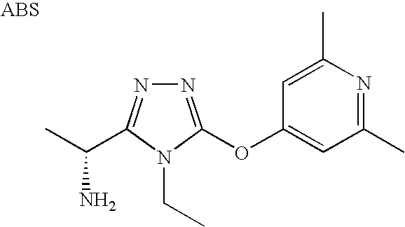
N1=C(OC2=CC(C)=NC(C)=C2)N(CC)C(C(C)N)=N1
